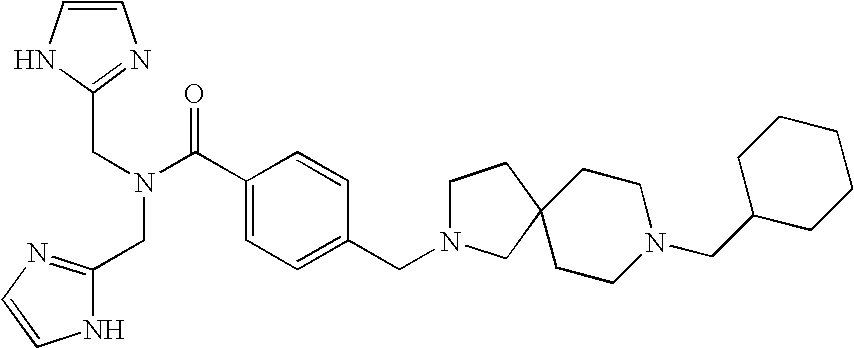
C(C1=NC=CN1)N(CC1=NC=CN1)C(C1=CC=C(CN2CCC3(C2)CCN(CC2CCCCC2)CC3)C=C1)=O
